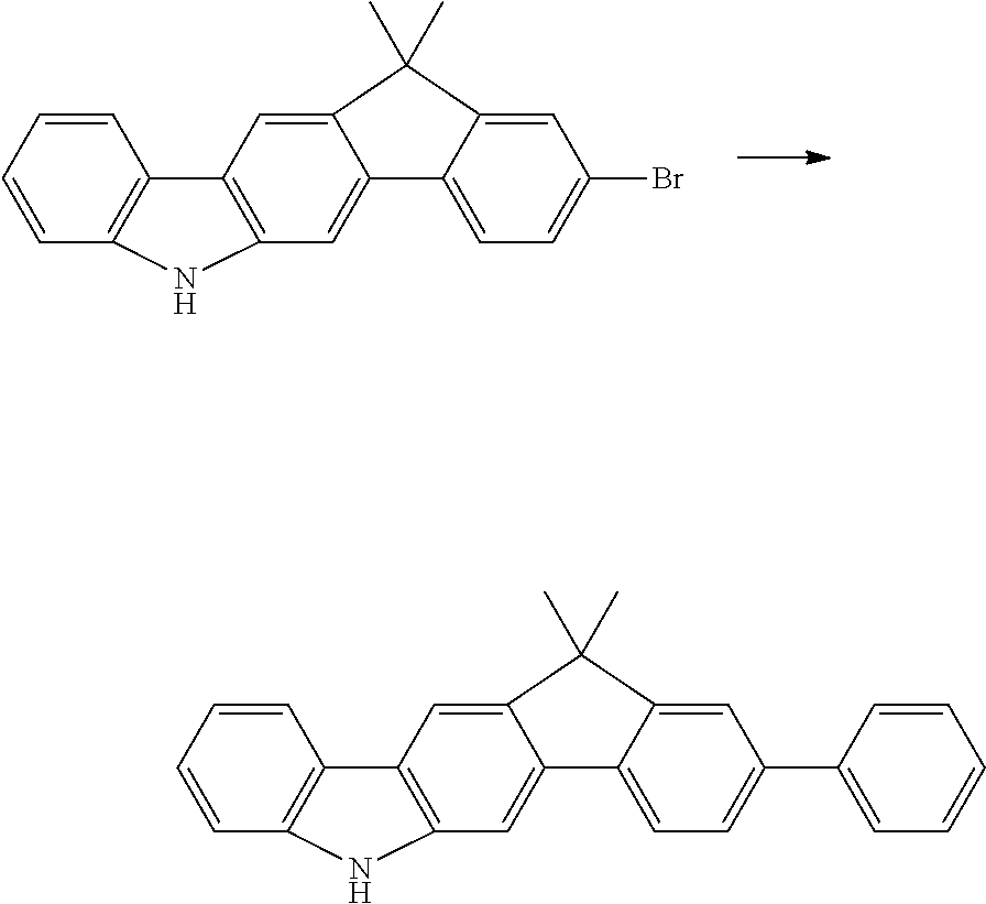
C12=C(C=C3C(=C1)C1=CC=C(Br)C=C1C3(C)C)C1=C(C=CC=C1)N2.C1=C2C(=CC3=C1NC1=C3C=CC=C1)C(C)(C)C1=CC(C3=CC=CC=C3)=CC=C21
